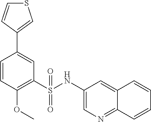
C1=CC(OC)=C(S(=O)(=O)NC2=CN=C3C(=C2)C=CC=C3)C=C1C1=CSC=C1
